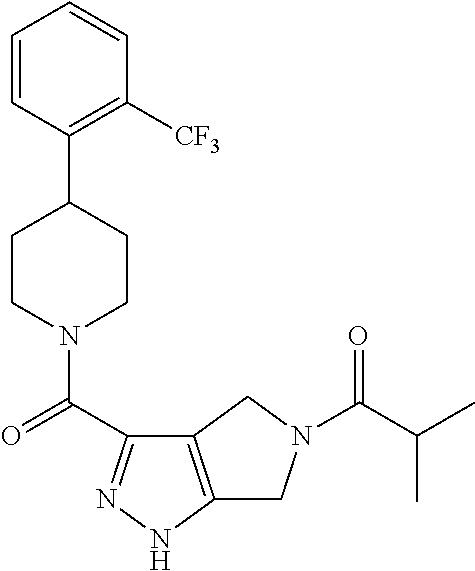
C1=CC(C2CCN(C(=O)C3=NNC4=C3CN(C(C(C)C)=O)C4)CC2)=C([CF3])C=C1
